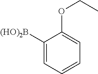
C1([(HO)2B])=CC=CC=C1OCC
